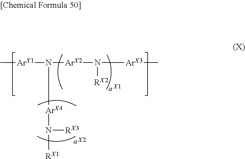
[ArX1](N([ArX2]N([ArX3]C)[RX2])[ArX4]N([RX3])[RX1])C.[X1].[X2]
